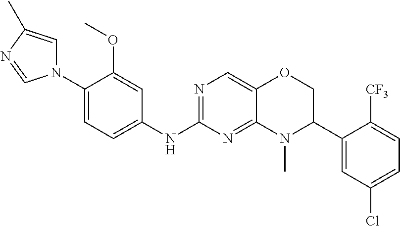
N1(C2=CC=C(NC3=NC=C4C(=N3)N(C)C(C3=CC(Cl)=CC=C3[CF3])CO4)C=C2OC)C=C(C)N=C1
